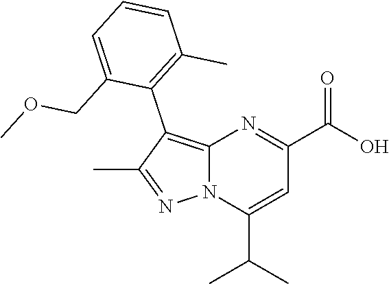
C1=CC=C(COC)C(C2=C3N(N=C2C)C(C(C)C)=CC(C(O)=O)=N3)=C1C
